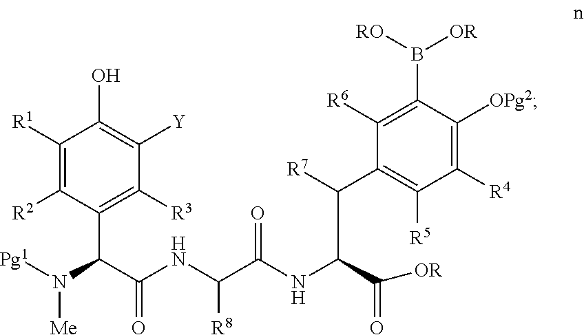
N([Pg1])([Me])C(C1=C([R3])C([Y])=C(O)C([R1])=C1[R2])C(NC(C(NC(C(=O)[OR])C(C1=C([R5])C([R4])=C([OPg2])C(B([RO])[OR])=C1[R6])[R7])=O)[R8])=O
